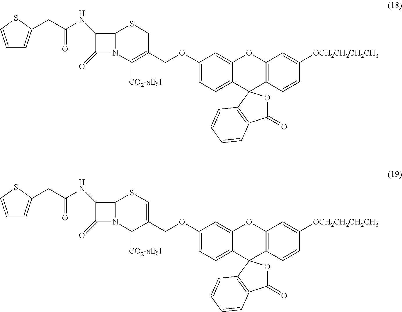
C1(CC(NC2C(=O)N3C2SCC(COC2=CC=C4C(=C2)OC2=C(C=CC([OCH2CH2CH2CH3])=C2)C42OC(=O)C4=C2C=CC=C4)=C3[CO2-allyl])=O)=CC=CS1.C1(CC(NC2C(=O)N3C2SC=C(COC2=CC=C4C(=C2)OC2=C(C=CC([OCH2CH2CH2CH3])=C2)C42OC(=O)C4=C2C=CC=C4)C3[CO2-allyl])=O)=CC=CS1
